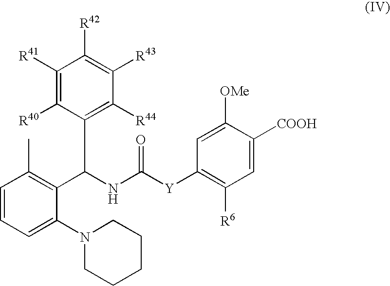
C1=CC=C(N2CCCCC2)C(C(NC([Y]C2=C([R6])C=C([COOH])C([OMe])=C2)=O)C2=C([R44])C([R43])=C([R42])C([R41])=C2[R40])=C1C
